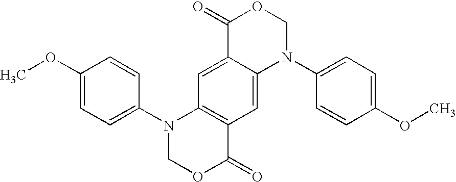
C1(OC)=CC=C(N2C3=C(C=C4C(=C3)C(=O)OCN4C3=CC=C(OC)C=C3)C(=O)OC2)C=C1
